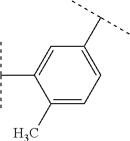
C1(C)=CC=C(C(C)C)C=C1C(C)C
